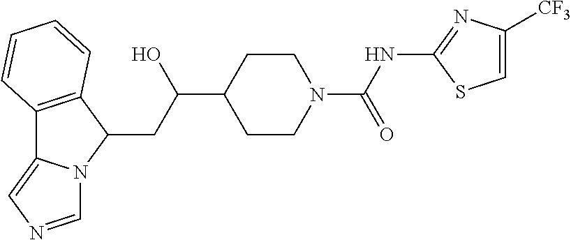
C12=C(C(CC(C3CCN(C(NC4=NC([CF3])=CS4)=O)CC3)O)N3C1=CN=C3)C=CC=C2
